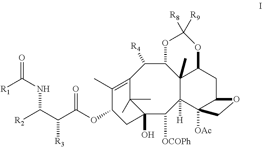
C12(O)C([OCOPh])C3([H])C4(C)C(C([R4])C(=C(C)C(OC(C(C([R2])NC(=O)[R1])[R3])=O)C1)C2(C)C)OC([R8])([R9])OC4CC1C3([OAc])CO1
